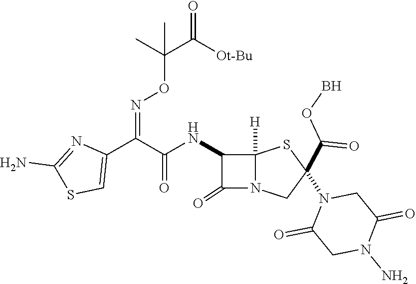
C1(C(C(NC2C(=O)N3C2([H])SC(N2C(=O)CN(N)C(=O)C2)(C(=O)OB)C3)=O)=NOC(C(=O)[Ot-Bu])(C)C)=CSC(N)=N1
